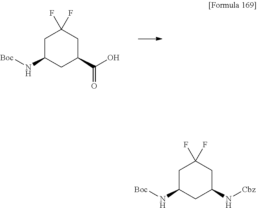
C1C(N[Boc])CC(C(=O)O)CC1(F)F.C1C(N[Boc])CC(N[Cbz])CC1(F)F
